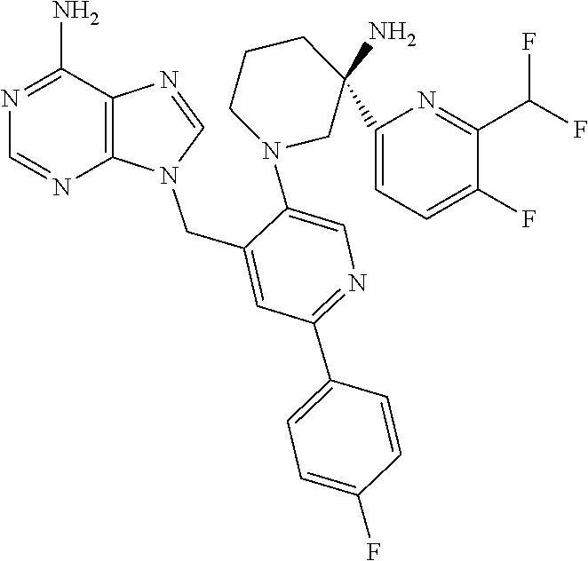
C1(C2=CC=C(F)C(C(F)F)=N2)(N)CCCN(C2=CN=C(C3=CC=C(F)C=C3)C=C2CN2C3=C(C(N)=NC=N3)N=C2)C1
